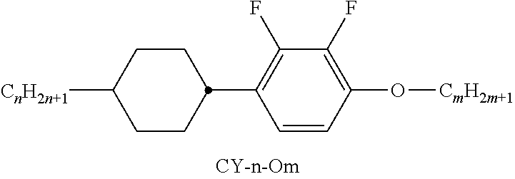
C1(C2CCC([CnH2n+1])CC2)=C(F)C(F)=C(O[CmH2m+1])C=C1
